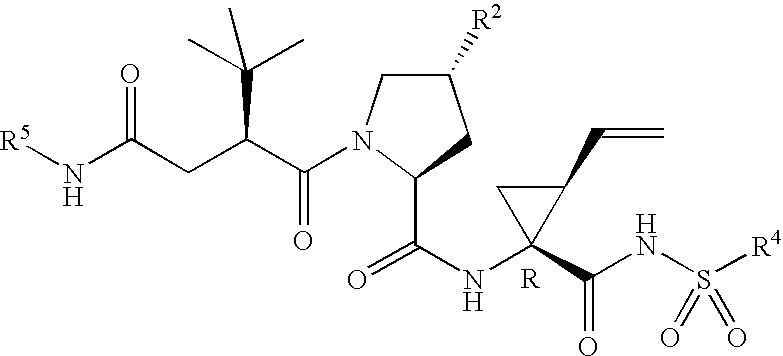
[R5]NC(CC(C(N1CC([R2])CC1C(NC1(C(NS([R4])(=O)=O)=O)C(C=C)C1)=O)=O)C(C)(C)C)=O
